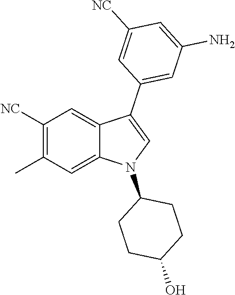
C1([NC])=C(C)C=C2C(=C1)C(C1=CC(N)=CC([NC])=C1)=CN2C1CCC(O)CC1
